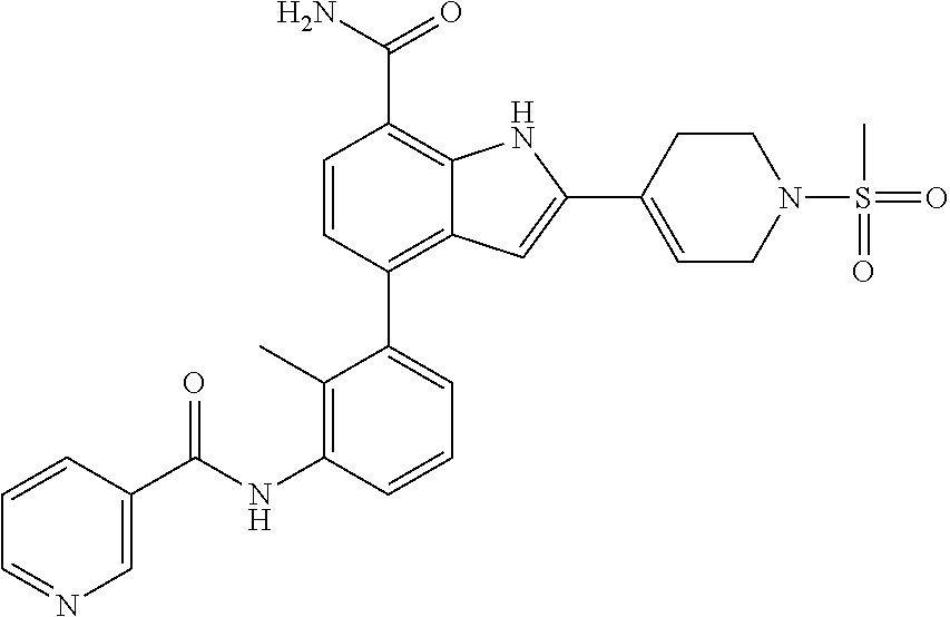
C1=C(C2=CC3=C(C4=CC=CC(NC(C5=CN=CC=C5)=O)=C4C)C=CC(C(N)=O)=C3N2)CCN(S(=O)(C)=O)C1
